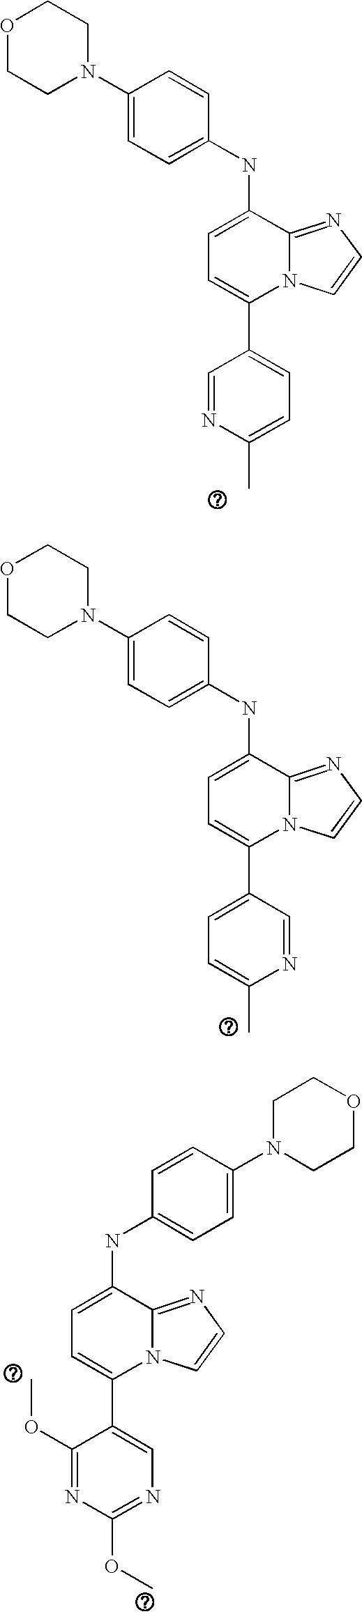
C1(C2=CC=C(NC3=CC=C(N4CCOCC4)C=C3)C3=NC=CN23)=CC=C(C)N=C1.C1(C2=CC=C(NC3=CC=C(N4CCOCC4)C=C3)C3=NC=CN23)=CC=C(C)N=C1.C1(C2=CC=C(NC3=CC=C(N4CCOCC4)C=C3)C3=NC=CN23)=CN=C(OC)N=C1OC
